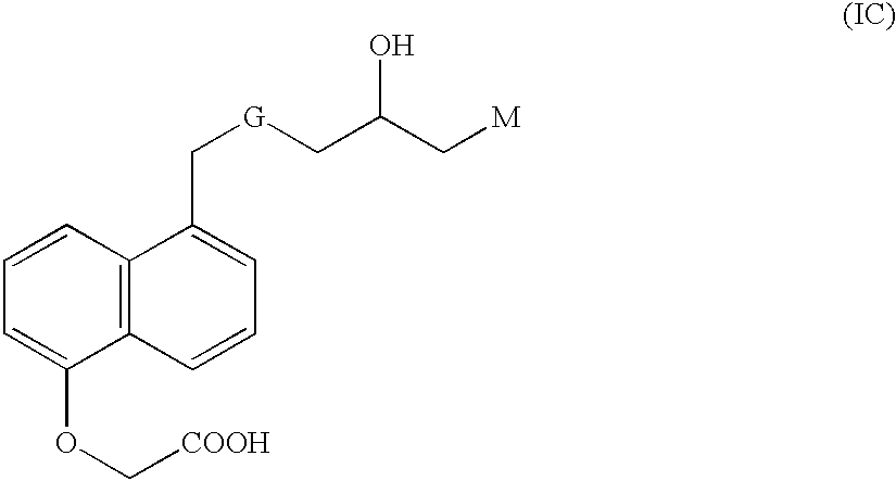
C1=CC=C(OC[COOH])C2=C1C(C[G]CC(O)C[M])=CC=C2
